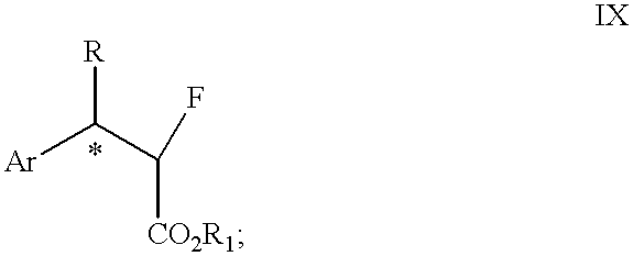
C(C([Ar])[R])([CO2R1])F
